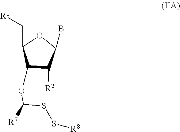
C1(C[R1])C(OC(SS[R8])[R7])C([R2])C(B)O1
